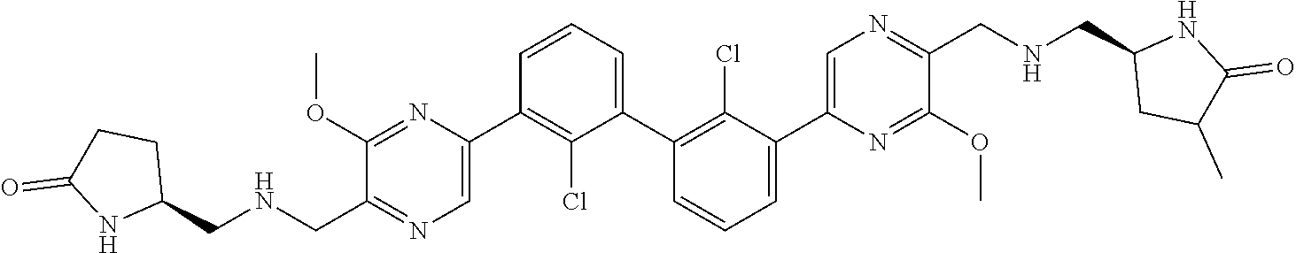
C1(C2=CN=C(CNCC3CCC(=O)N3)C(OC)=N2)=C(Cl)C(C2=C(Cl)C(C3=CN=C(CNCC4CC(C)C(=O)N4)C(OC)=N3)=CC=C2)=CC=C1
